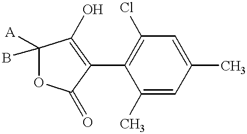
C1(C2=C(Cl)C=C(C)C=C2C)=C(O)C([A])(B)OC1=O
